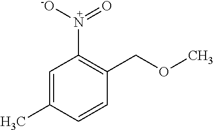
C1=C(C)C=CC(COC)=C1N([-O])=O
